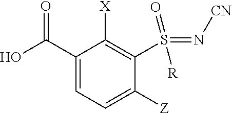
OC(C1=CC=C([Z])C(S(=N[CN])([R])=O)=C1[X])=O
